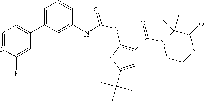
C1=C(C2=CC=NC(F)=C2)C=C(NC(NC2=C(C(N3CCNC(=O)C3(C)C)=O)C=C(C(C)(C)C)S2)=O)C=C1
